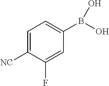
C1=C([NC])C(F)=CC(B(O)O)=C1
